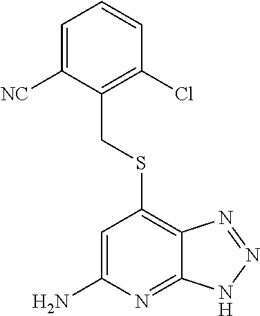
C1=C([NC])C(CSC2=C3C(=NC(N)=C2)NN=N3)=C(Cl)C=C1
